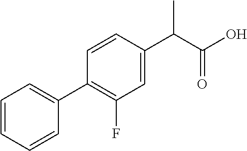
C1=CC=CC(C2=C(F)C=C(C(C)C(=O)O)C=C2)=C1
